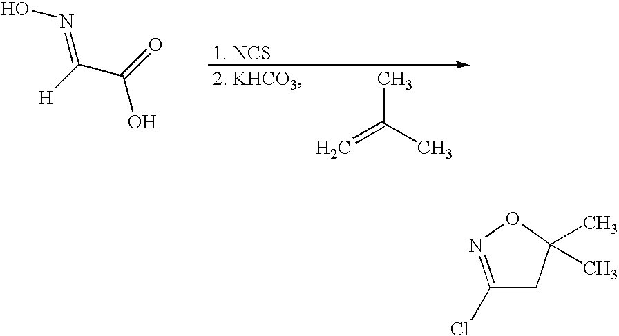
[H]C(C(=O)O)=NO.[2. KHCO3].C=C(C)C.[1. NCS].C1(Cl)=NOC(C)(C)C1
